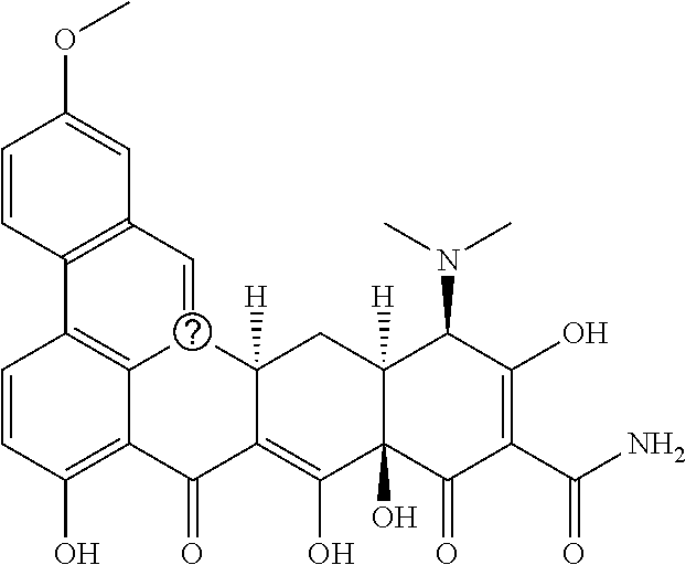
C1=CC(O)=C2C3=C1C1=C(C=C(OC)C=C1)C=O3C1([H])C(=C(O)C3(O)C([H])(C1)C(N(C)C)C(O)=C(C(N)=O)C3=O)C2=O
